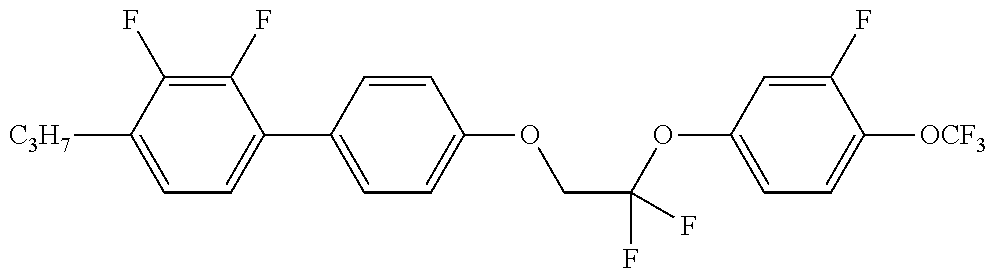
C1=C([C3H7])C(F)=C(F)C(C2=CC=C(OCC(OC3=CC=C([OCF3])C(F)=C3)(F)F)C=C2)=C1
